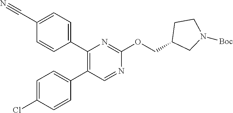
C1(C2=C(C3=CC=C(C#N)C=C3)N=C(OCC3CN([Boc])CC3)N=C2)=CC=C(Cl)C=C1
